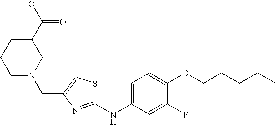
C(C1=CSC(NC2=CC=C(OCCCCC)C(F)=C2)=N1)N1CCCC(C(O)=O)C1
